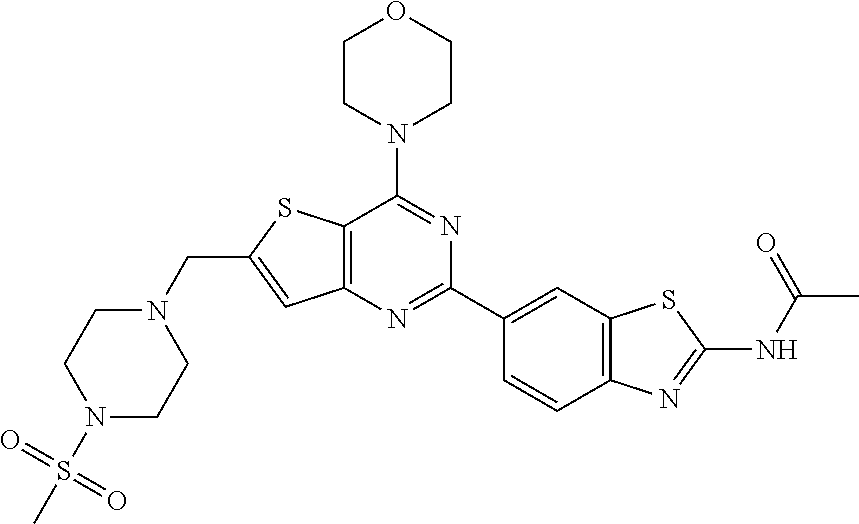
N1(S(C)(=O)=O)CCN(CC2=CC3=C(S2)C(N2CCOCC2)=NC(C2=CC4=C(C=C2)N=C(NC(C)=O)S4)=N3)CC1
